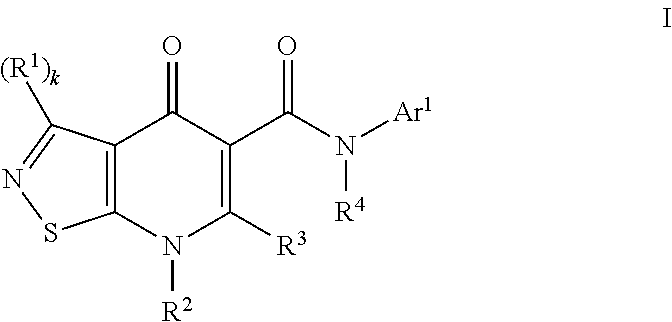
C12=C(N([R2])C([R3])=C(C(N([R4])[Ar1])=O)C1=O)SN=C2[(R1)k]
